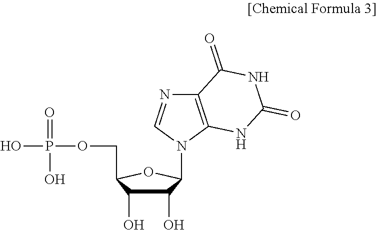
C1(O)C(O)C(COP(=O)(O)O)OC1N1C2=C(N=C1)C(=O)NC(=O)N2
